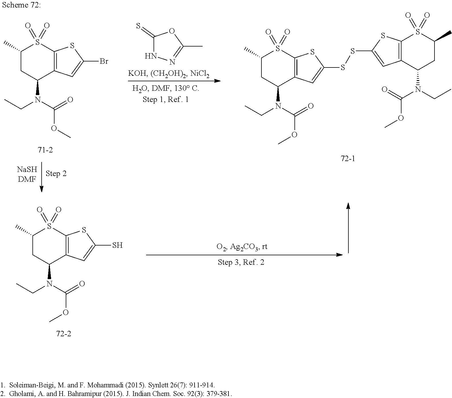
C1(C)CC(N(CC)C(=O)OC)C2=C(S1(=O)=O)SC(Br)=C2.C1(=S)NN=C(C)O1.C1(C)CC(N(CC)C(=O)OC)C2=C(S1(=O)=O)SC(SSC1=CC3=C(S(=O)(=O)C(C)CC3N(CC)C(=O)OC)S1)=C2.C1(C)CC(N(CC)C(=O)OC)C2=C(S1(=O)=O)SC(S)=C2
